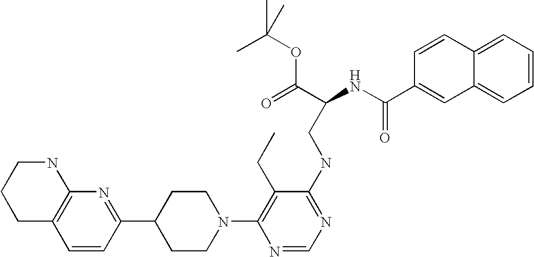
C1=CC(C2CCN(C3=C(CC)C(NCC(NC(C4=CC5=CC=CC=C5C=C4)=O)C(=O)OC(C)(C)C)=NC=N3)CC2)=NC2=C1CCCN2
